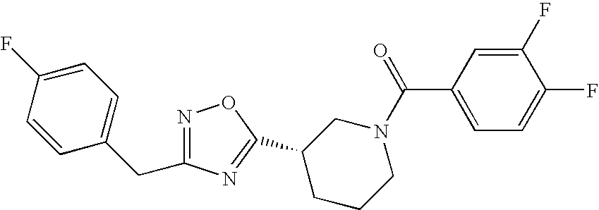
C1=C(F)C=CC(CC2=NOC(C3CCCN(C(C4=CC=C(F)C(F)=C4)=O)C3)=N2)=C1
